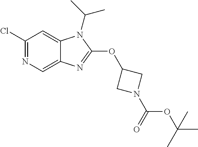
C1(Cl)=NC=C2C(=C1)N(C(C)C)C(OC1CN(C(=O)OC(C)(C)C)C1)=N2
